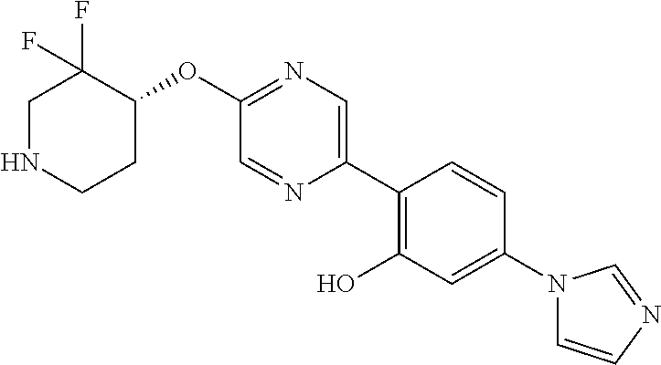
O(C1=NC=C(C2=C(O)C=C(N3C=CN=C3)C=C2)N=C1)C1C(F)(F)CNCC1
